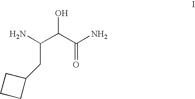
NC(C(C(N)=O)O)CC1CCC1
